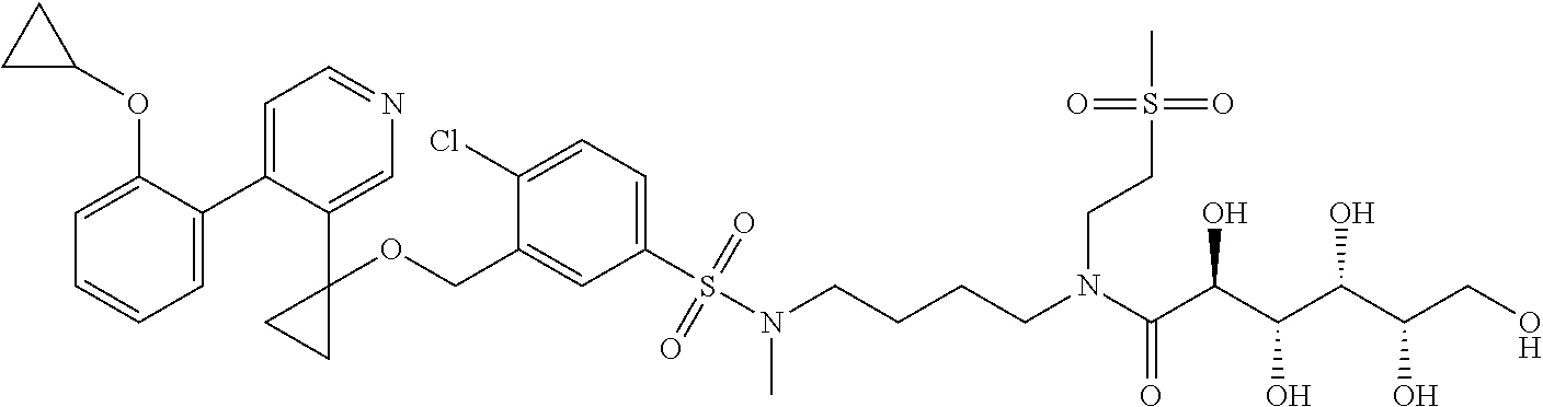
C1=C(C2=CC=NC=C2C2(OCC3=CC(S(N(CCCCN(C(C(C(C(C(CO)O)O)O)O)=O)CCS(C)(=O)=O)C)(=O)=O)=CC=C3Cl)CC2)C(OC2CC2)=CC=C1
